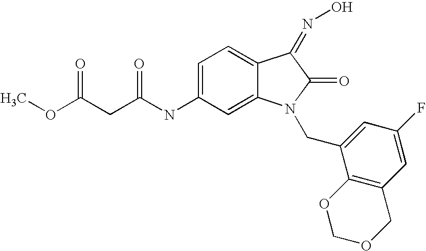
C1=C(NC(CC(OC)=O)=O)C=C2C(=C1)C(=NO)C(=O)N2CC1=CC(F)=CC2=C1OCOC2
